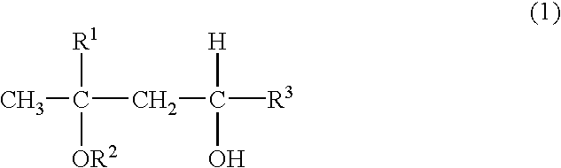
C(CC([R3])([H])O)([OR2])(C)[R1]
